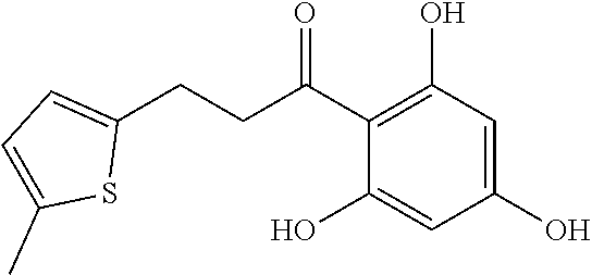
C1(CCC(C2=C(O)C=C(O)C=C2O)=O)=CC=C(C)S1
